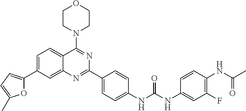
O1C(C2=CC=C3C(=C2)N=C(C2=CC=C(NC(NC4=CC(F)=C(NC(C)=O)C=C4)=O)C=C2)N=C3N2CCOCC2)=CC=C1C
